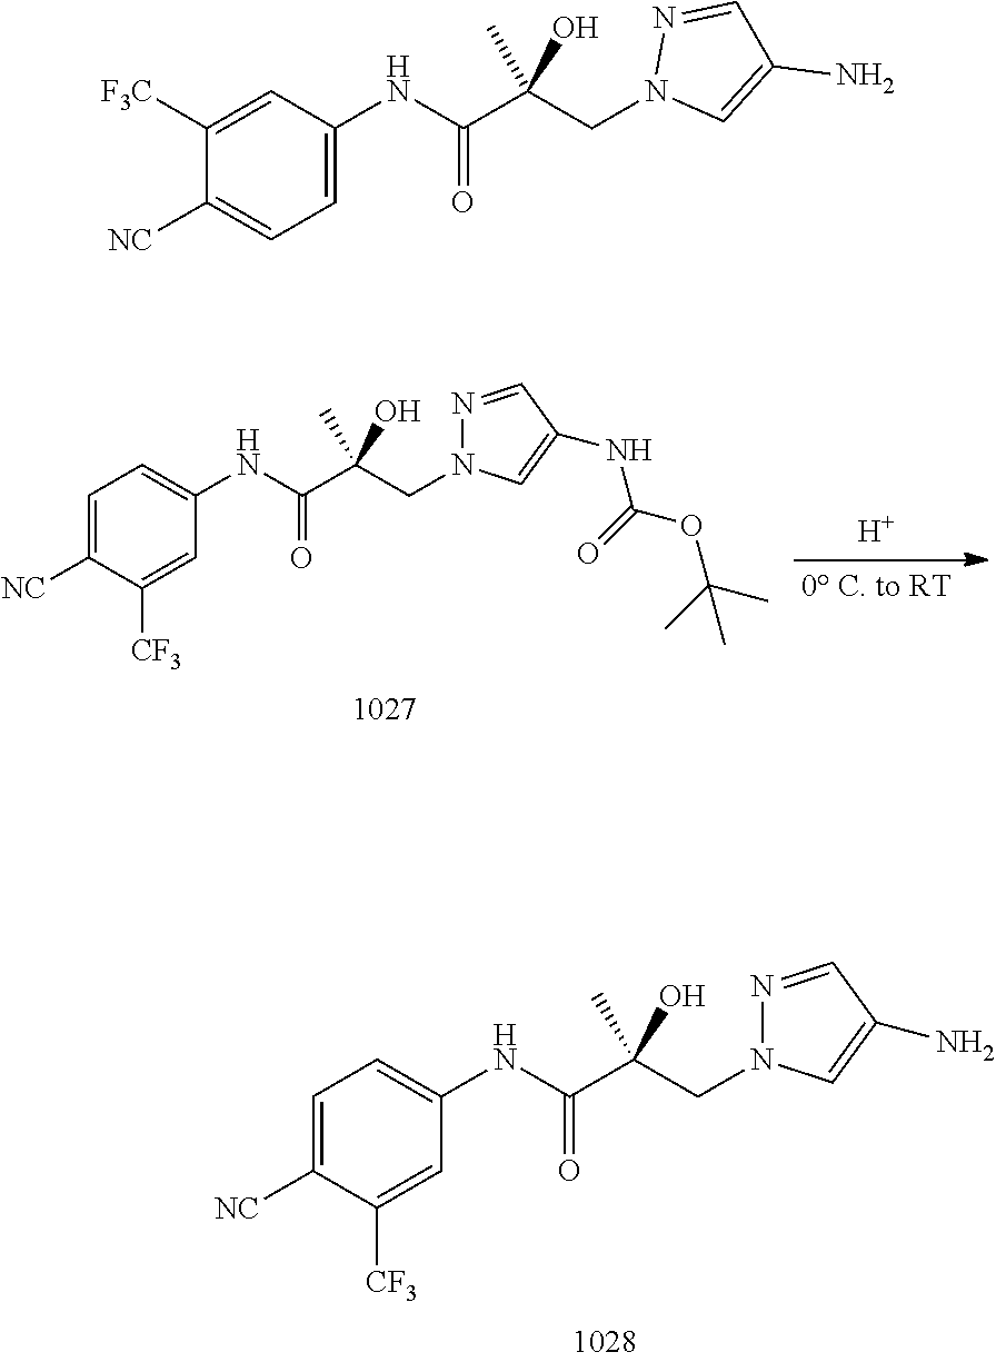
C1=C([NC])C([CF3])=CC(NC(C(CN2N=CC(N)=C2)(C)O)=O)=C1.[H].C1=C([NC])C([CF3])=CC(NC(C(CN2N=CC(NC(OC(C)(C)C)=O)=C2)(C)O)=O)=C1.C1([F3C])=CC(NC(C(CN2C=C(N)C=N2)(C)O)=O)=CC=C1[NC]
